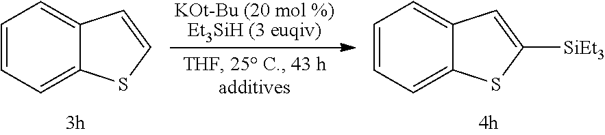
C1=CC=C2C(=C1)C=CS2.C1=CC=C2C(=C1)C=C([SiEt3])S2.[KOt-Bu (20 mol %)Et3SiH (3 euqiv)]
